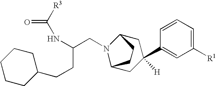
[R3]C(NC(CN1C2CC(C3=CC([R1])=CC=C3)([H])CC1CC2)CCC1CCCCC1)=O
